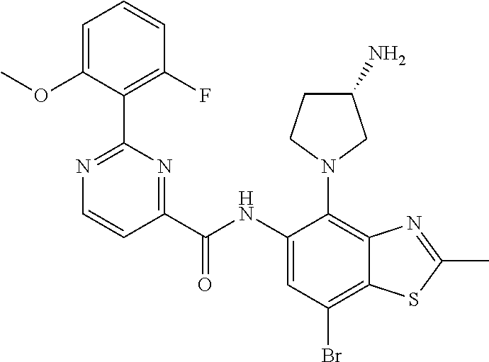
C1(NC(C2=NC(C3=C(F)C=CC=C3OC)=NC=C2)=O)=CC(Br)=C2C(=C1N1CC(N)CC1)N=C(C)S2
